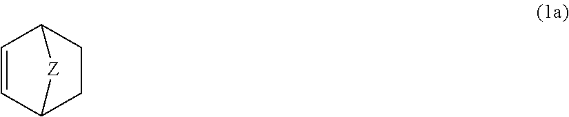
C1=CC2CCC1[Z]2
